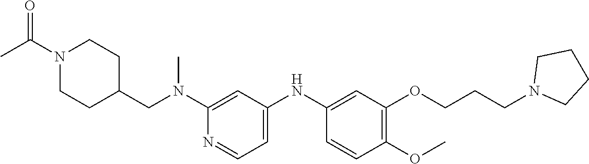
C1(N(CC2CCN(C(C)=O)CC2)C)=CC(NC2=CC(OCCCN3CCCC3)=C(OC)C=C2)=CC=N1
